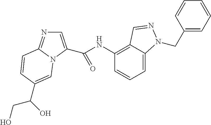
C1=C2C(=C(NC(=O)C3=CN=C4N3C=C(C(O)CO)C=C4)C=C1)C=NN2CC1=CC=CC=C1
